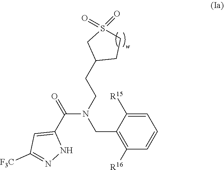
C(N(CC1=C([R16])C=CC=C1[R15])CCC1CCS(=O)(=O)C1)(C1=CC([F3C])=NN1)=O
